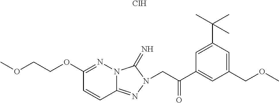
O(CCOC1=NN2C(=NN(CC(C3=CC(COC)=CC(C(C)(C)C)=C3)=O)C2=N)C=C1)C.Cl
